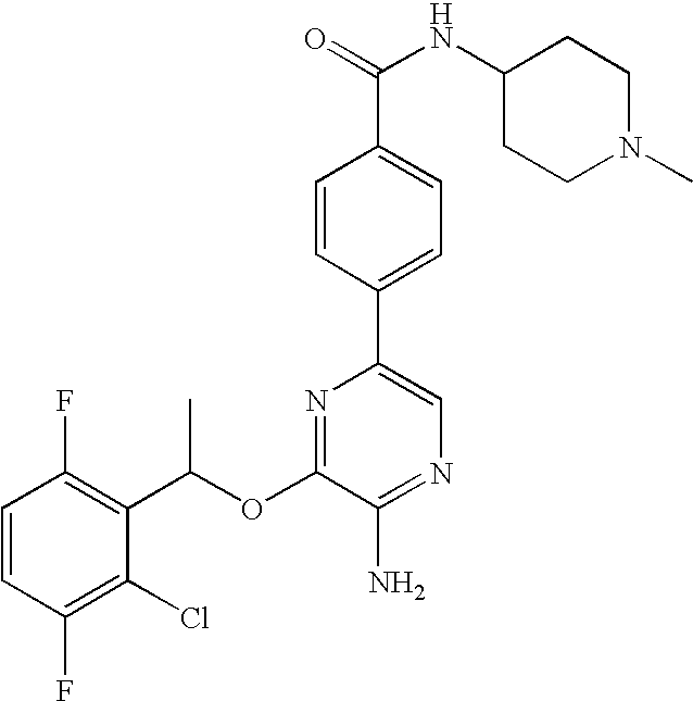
C1=CC(F)=C(C(OC2=NC(C3=CC=C(C(=O)NC4CCN(C)CC4)C=C3)=CN=C2N)C)C(Cl)=C1F
